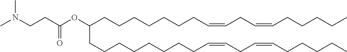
C(CCCC=CCC=CCCCCC)CCCC(CCCCCCCCC=CCC=CCCCCC)OC(CCN(C)C)=O
